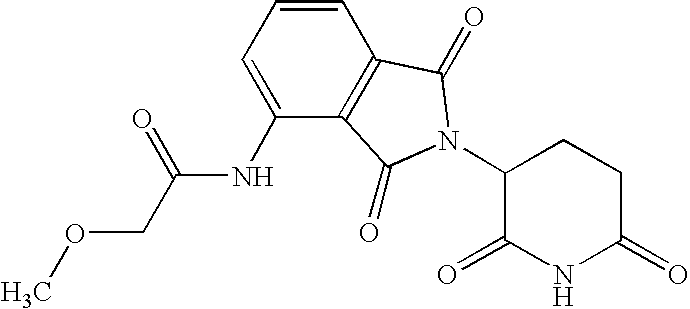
C1=CC2=C(C(NC(COC)=O)=C1)C(=O)N(C1C(=O)NC(=O)CC1)C2=O
